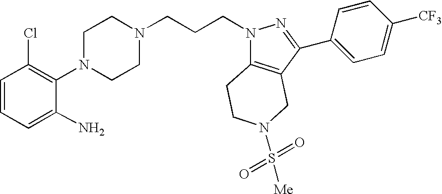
C1=CC=C(N)C(N2CCN(CCCN3C4=C(C(C5=CC=C([CF3])C=C5)=N3)CN(S([Me])(=O)=O)CC4)CC2)=C1Cl
